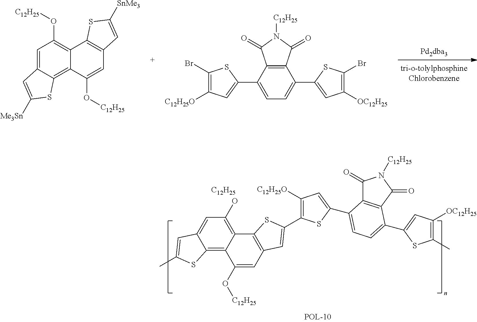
C12=CC(O[C12H25])=C3C(=C1SC([Me3Sn])=C2)C(O[C12H25])=CC1=C3SC([SnMe3])=C1.C12=C(C(=O)N([C12H25])C1=O)C(C1=CC([OC12H25])=C(Br)S1)=CC=C2C1=CC([C12H25O])=C(Br)S1.[C12H25].C12=C3C(=C(O)C=C1C=C(C)S2)C1=C(C=C3O[C12H25])C=C(C2=C([C12H25O])C=C(C3=CC=C(C4=CC([OC12H25])=C(C)S4)C4=C3C(=O)N([C12H25])C4=O)S2)S1
